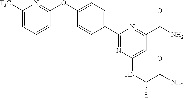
C1([F3C])=CC=CC(OC2=CC=C(C3=NC(NC(C)C(N)=O)=CC(C(N)=O)=N3)C=C2)=N1
